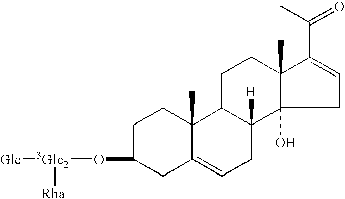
C1C(O[3Glc2]([Rha])[Glc])CC2=CCC3([H])C(C2(C)C1)CCC1(C)C3(O)CC=C1C(C)=O
